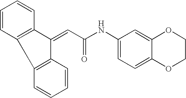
C1(=CC(=O)NC2=CC=C3C(=C2)OCCO3)C2=C(C=CC=C2)C2=C1C=CC=C2
